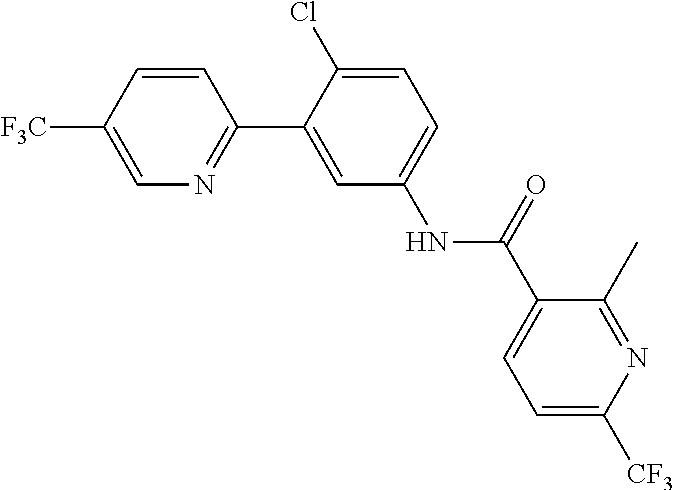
C1=CC([F3C])=CN=C1C1=CC(NC(C2=CC=C([CF3])N=C2C)=O)=CC=C1Cl
